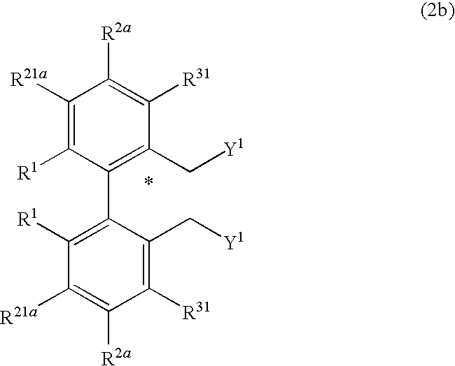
C1([R21a])=C([R1])C(C2=C([R1])C([R21a])=C([R2a])C([R31])=C2C[Y1])=C(C[Y1])C([R31])=C1[R2a]
